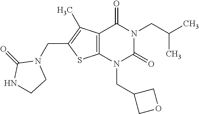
C12=C(N(CC3COC3)C(=O)N(CC(C)C)C1=O)SC(CN1C(=O)NCC1)=C2C
